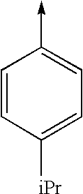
C1=CC([iPr])=CC=C1->C
